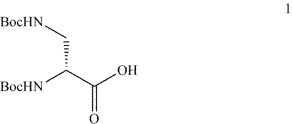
[BocHN]C(C(O)=O)C[BocHN]
